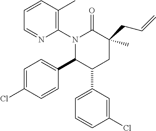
C1=CC(C)=C(N2C(C3=CC=C(Cl)C=C3)C(C3=CC=CC(Cl)=C3)CC(C)(CC=C)C2=O)N=C1
